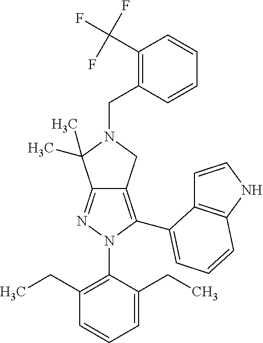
C12=NN(C3=C(CC)C=CC=C3CC)C(C3=CC=CC4=C3C=CN4)=C1CN(CC1=C(C(F)(F)F)C=CC=C1)C2(C)C
